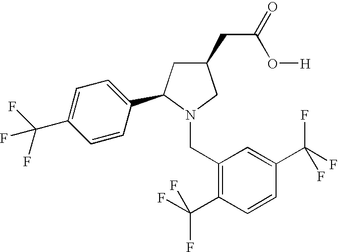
C1(C(F)(F)F)=CC=C(C2CC(CC(O[H])=O)CN2CC2=C(C(F)(F)F)C=CC(C(F)(F)F)=C2)C=C1
